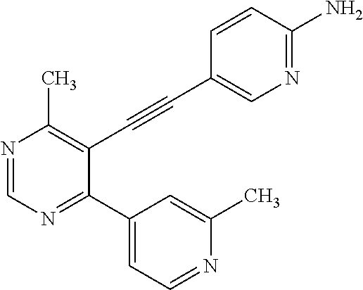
N1=CN=C(C2=CC=NC(C)=C2)C(C#CC2=CN=C(N)C=C2)=C1C
